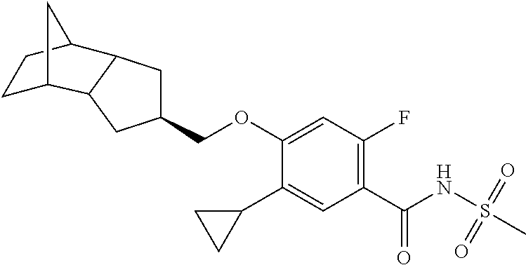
C(OC1=CC(F)=C(C(NS(=O)(=O)C)=O)C=C1C1CC1)C1CC2C(C1)C1CCC2C1
